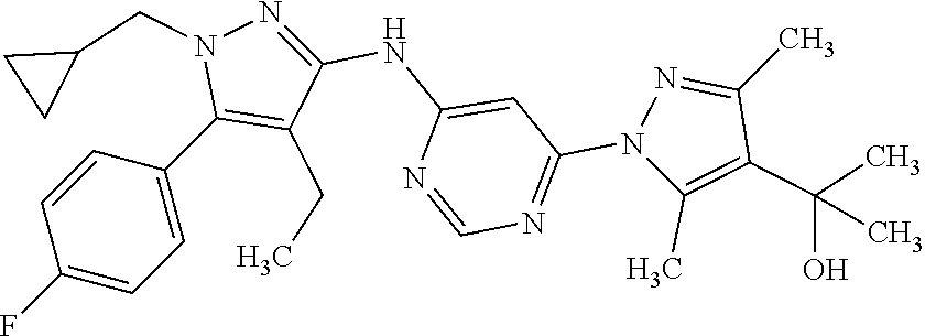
C1=C(F)C=CC(C2=C(CC)C(NC3=CC(N4C(C)=C(C(O)(C)C)C(C)=N4)=NC=N3)=NN2CC2CC2)=C1
